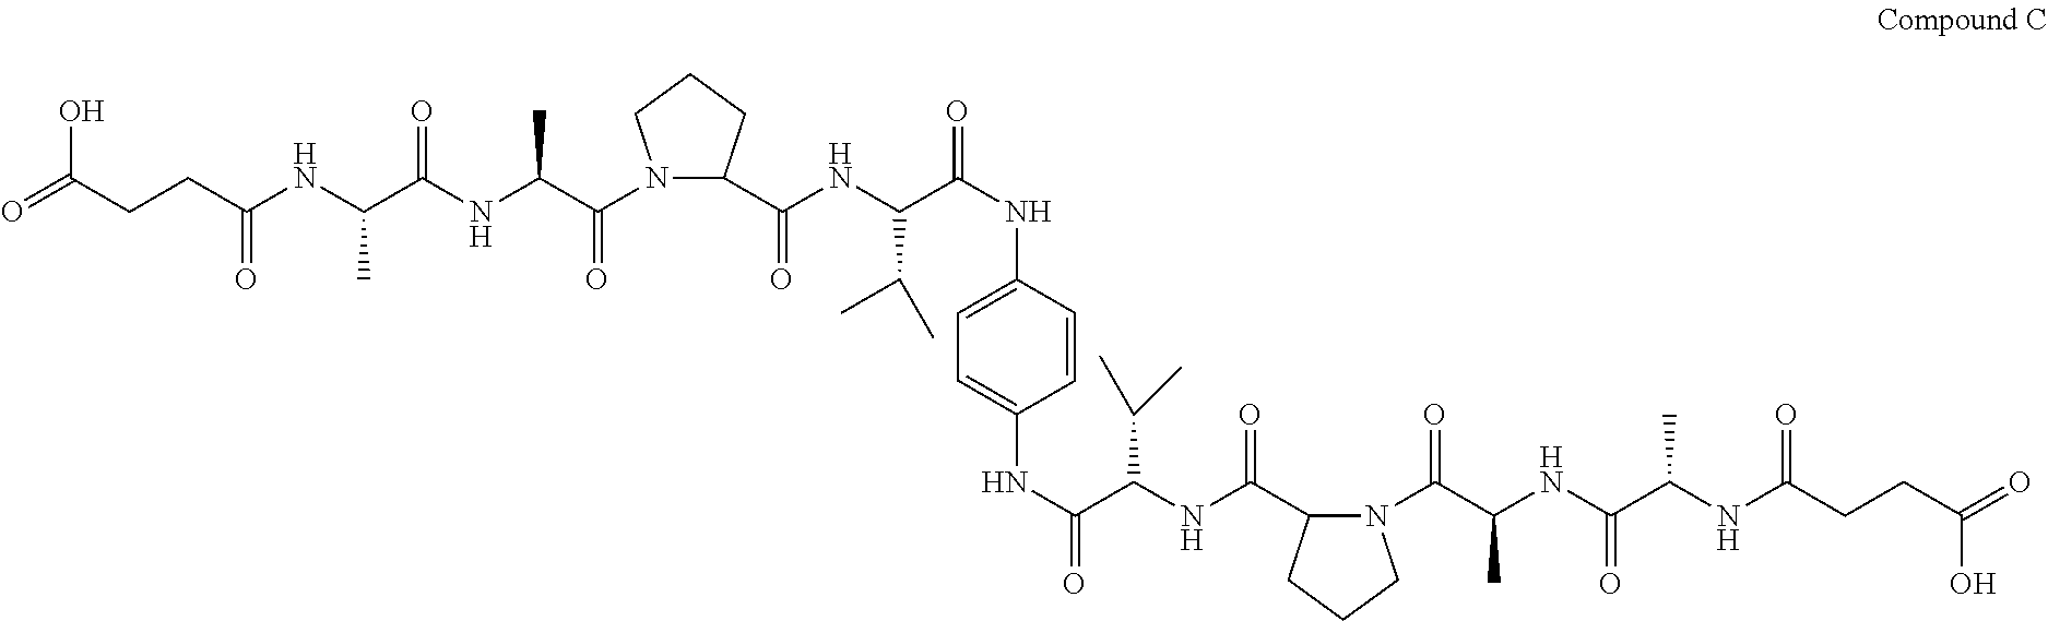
O=C(CCC(NC(C(NC(C(N1C(C(=O)NC(C(C)C)C(=O)NC2=CC=C(NC(C(NC(C3N(C(C(NC(C(NC(CCC(=O)O)=O)C)=O)C)=O)CCC3)=O)C(C)C)=O)C=C2)CCC1)=O)C)=O)C)=O)O
